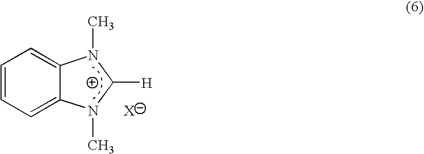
C1=CC=C2C(=C1)N(C)C([H])N2C
